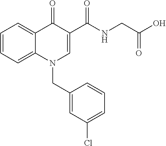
C1=CC=C2C(=C1)C(=O)C(C(NCC(O)=O)=O)=CN2CC1=CC(Cl)=CC=C1
